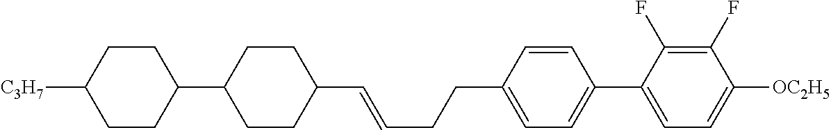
C1=CC(CCC=CC2CCC(C3CCC([C3H7])CC3)CC2)=CC=C1C1=CC=C([OC2H5])C(F)=C1F
